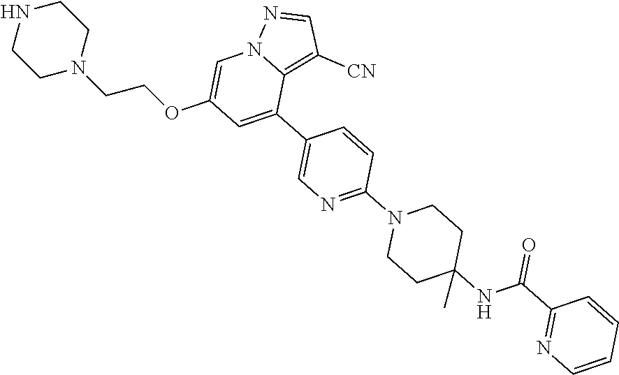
C1(C2=CC(OCCN3CCNCC3)=CN3C2=C([CN])C=N3)=CN=C(N2CCC(NC(C3=NC=CC=C3)=O)(C)CC2)C=C1
